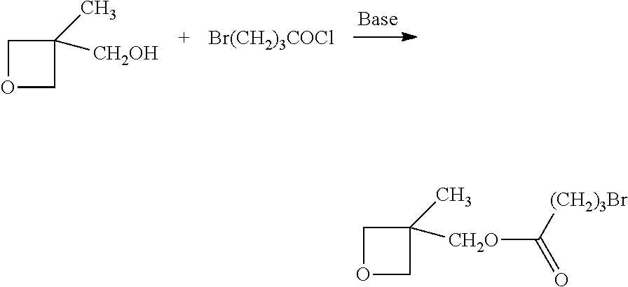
C1OCC1(C)[CH2OH].[Br(CH2)3COCl].C1OCC1(C)[CH2O]C(=O)[(CH2)3Br]
